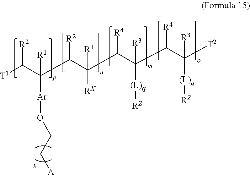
[T1]C(C(C(C(C(C(C(C([T2])([R3])[(L)q][RZ])[R4])([R3])[(L)q][RZ])[R4])([R1])[RX])[R2])([R1])[Ar]OCC[A])[R2]
